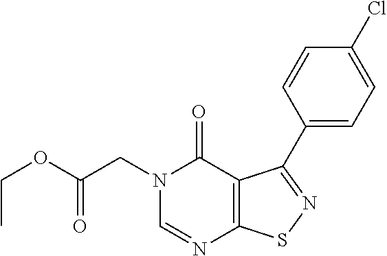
C1=CC(C2=NSC3=C2C(=O)N(CC(OCC)=O)C=N3)=CC=C1Cl
